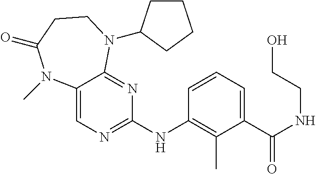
C1(NC2=C(C)C(C(NCCO)=O)=CC=C2)=NC=C2C(=N1)N(C1CCCC1)CCC(=O)N2C
